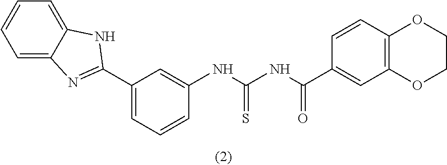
C1=C2C(=CC=C1)NC(C1=CC=CC(NC(NC(C3=CC4=C(C=C3)OCCO4)=O)=S)=C1)=N2
